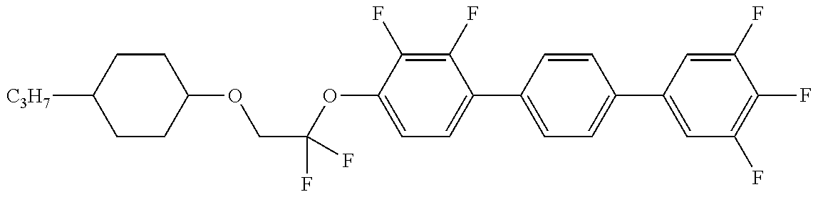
C1CC(OCC(OC2=CC=C(C3=CC=C(C4=CC(F)=C(F)C(F)=C4)C=C3)C(F)=C2F)(F)F)CCC1[C3H7]
